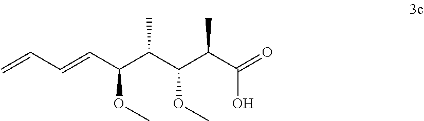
C=CC=CC(C(C(C(C(=O)O)C)OC)C)OC
